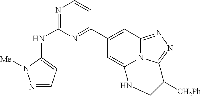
N1=C(NC2=CC=NN2[Me])N=C(C2=CC3=NN=C4N3C(=C2)NCC4[CH2Ph])C=C1
